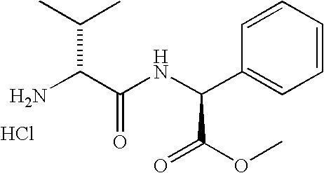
NC(C(NC(C1=CC=CC=C1)C(=O)OC)=O)C(C)C.Cl
